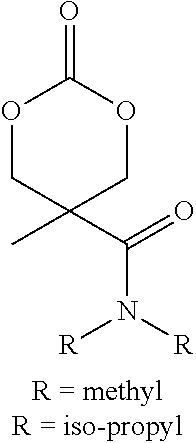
O1CC(C)(C(=O)N([R])[R])COC1=O
